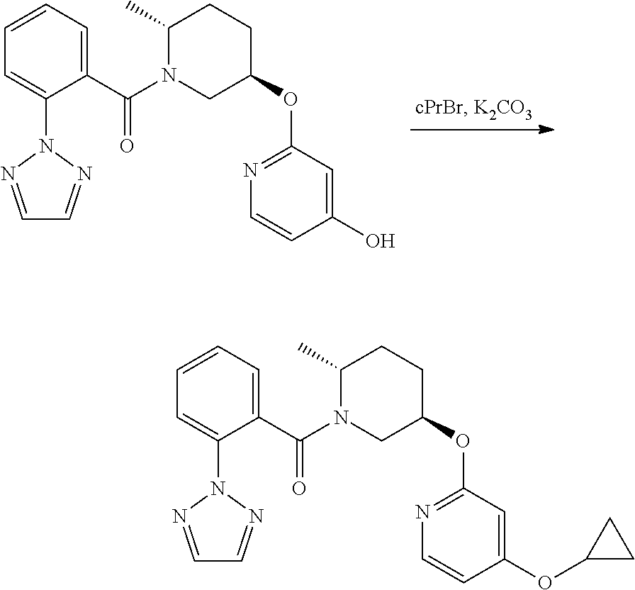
C1=CC=C(C(N2CC(OC3=NC=CC(O)=C3)CCC2C)=O)C(N2N=CC=N2)=C1.C1=CC=C(C(N2CC(OC3=NC=CC(OC4CC4)=C3)CCC2C)=O)C(N2N=CC=N2)=C1
